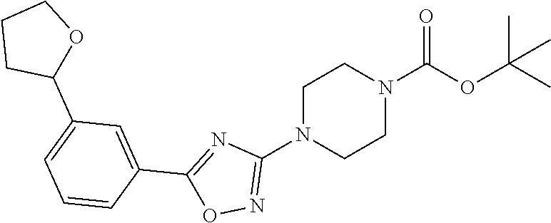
C1N(C2=NOC(C3=CC(C4OCCC4)=CC=C3)=N2)CCN(C(OC(C)(C)C)=O)C1
